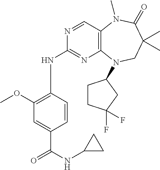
N1=CC2=C(N=C1NC1=C(OC)C=C(C(NC3CC3)=O)C=C1)N(C1CCC(F)(F)C1)CC(C)(C)C(=O)N2C
